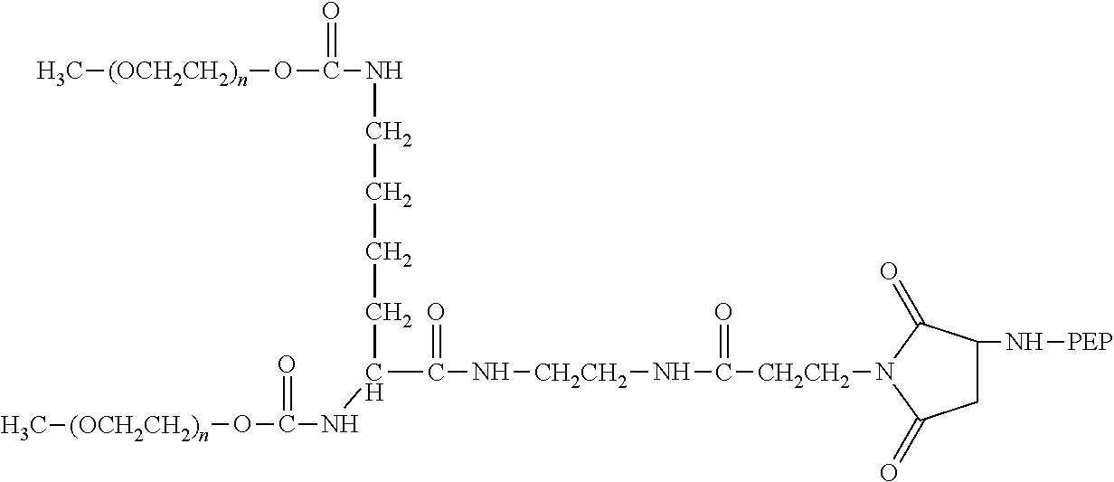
C[(OCH2CH2)n]OC(NCCCCC(C(N[CH2CH2]NC([CH2CH2]N1C(=O)C(N[PEP])CC1=O)=O)=O)NC(O[(OCH2CH2)n]C)=O)=O
